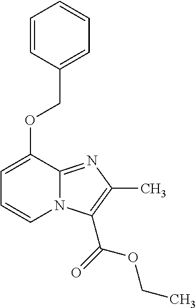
C1=CC(COC2=CC=CN3C2=NC(C)=C3C(=O)OCC)=CC=C1
